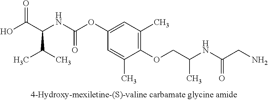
OC(C(C(C)C)NC(OC1=CC(C)=C(OCC(NC(CN)=O)C)C(C)=C1)=O)=O
